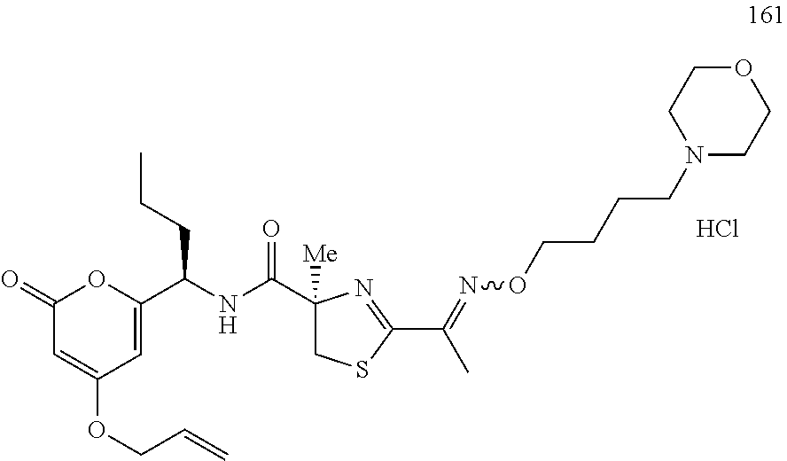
C1(=O)C=C(OCC=C)C=C(C(CCC)NC(=O)C2([Me])CSC(C(C)=NOCCCCN3CCOCC3)=N2)O1.Cl
